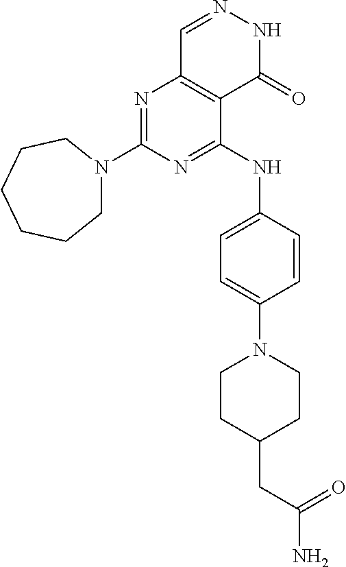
N1=C(N2CCCCCC2)N=C(NC2=CC=C(N3CCC(CC(N)=O)CC3)C=C2)C2=C1C=NNC2=O
